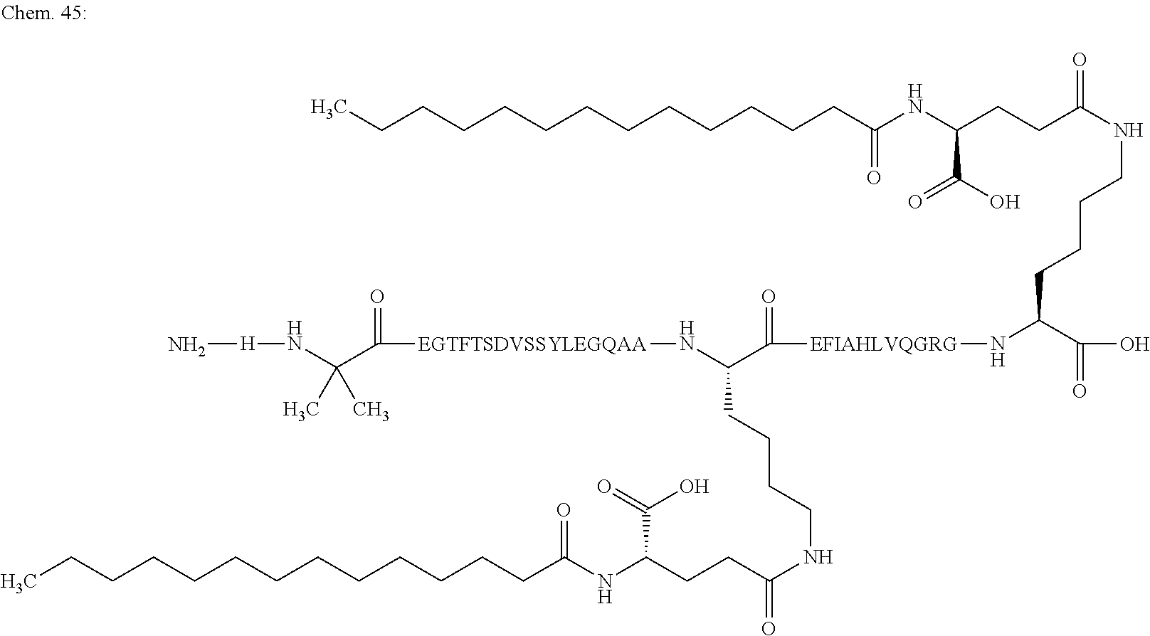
N[H]NC(C([EGTFTSDVSSYLEGQAA]NC(C([EFIAHLVQGRG]NC(C(O)=O)CCCCNC(CCC(NC(CCCCCCCCCCCCC)=O)C(=O)O)=O)=O)CCCCNC(=O)CCC(NC(=O)CCCCCCCCCCCCC)C(O)=O)=O)(C)C
